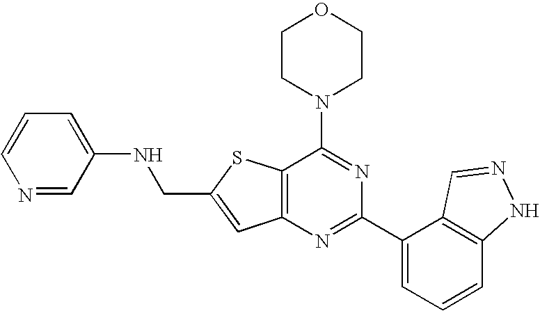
C1CN(C2=NC(C3=CC=CC4=C3C=NN4)=NC3=C2SC(CNC2=CC=CN=C2)=C3)CCO1
